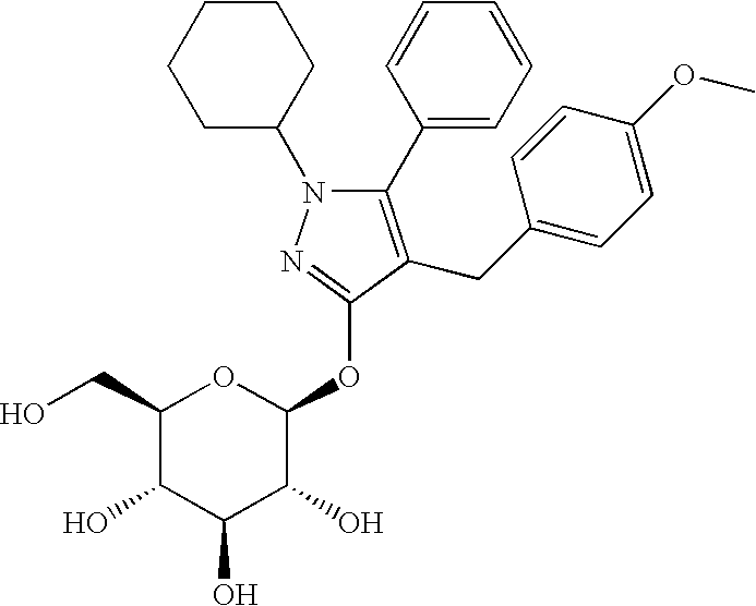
C1CCCC(N2C(C3=CC=CC=C3)=C(CC3=CC=C(OC)C=C3)C(OC3OC(CO)C(O)C(O)C3O)=N2)C1
